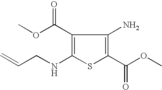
C1(C(OC)=O)=C(NCC=C)SC(C(=O)OC)=C1N
